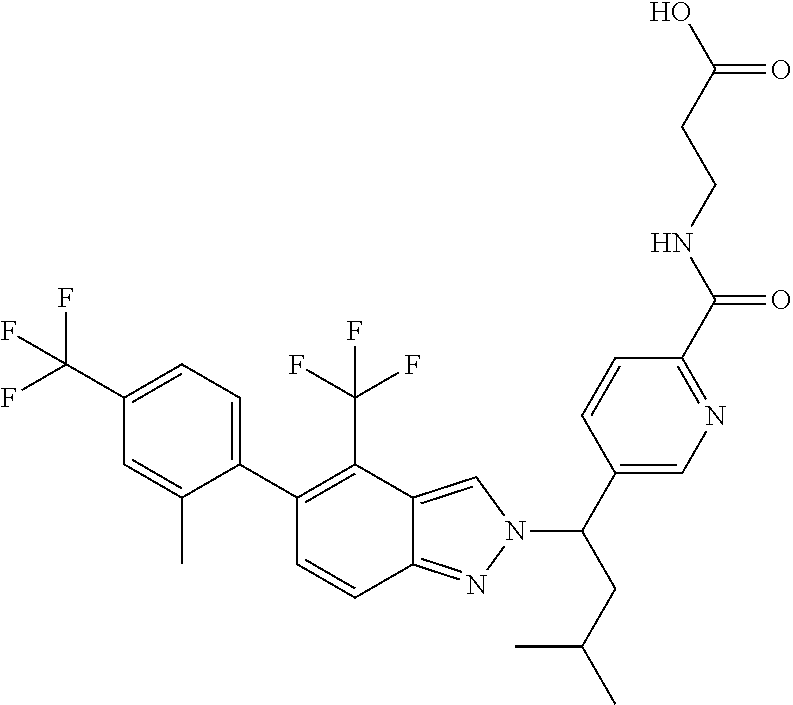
C1(C(F)(F)F)=CC=C(C2=C(C(F)(F)F)C3=CN(C(C4=CN=C(C(NCCC(O)=O)=O)C=C4)CC(C)C)N=C3C=C2)C(C)=C1
